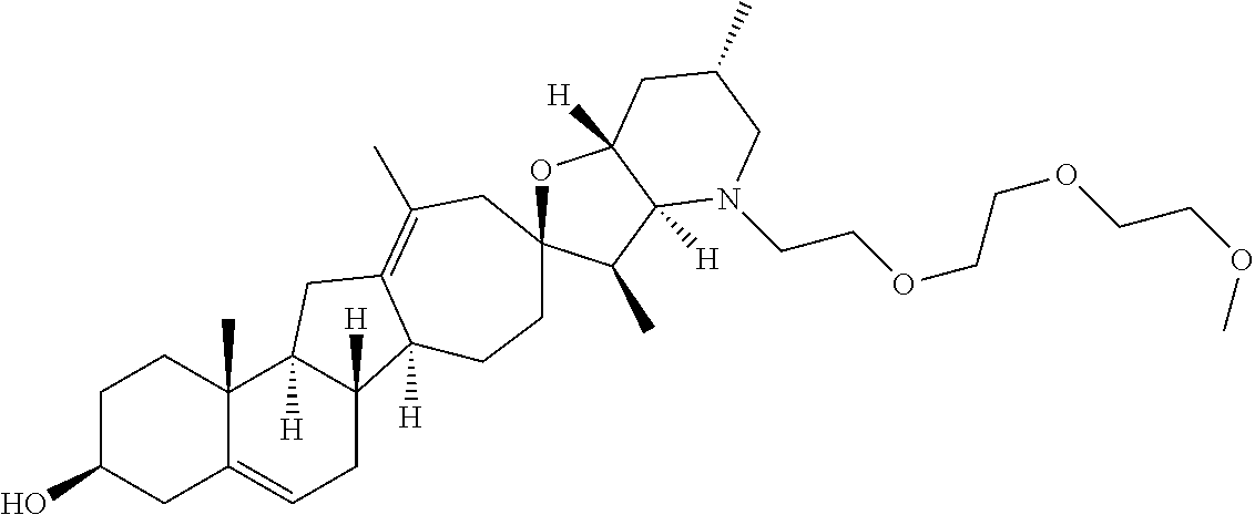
C1C(O)CC2=CCC3([H])C([H])(C2(C)C1)CC1=C(C)CC2(CCC31[H])OC1([H])C([H])(C2C)N(CCOCCOCCOC)CC(C)C1
